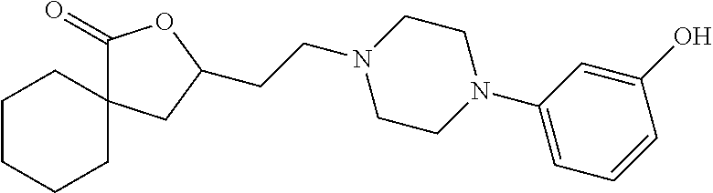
C(CN1CCN(C2=CC=CC(O)=C2)CC1)C1CC2(C(=O)O1)CCCCC2
